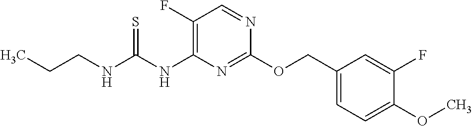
C1(OC)=CC=C(COC2=NC(NC(NCCC)=S)=C(F)C=N2)C=C1F
